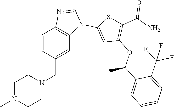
C1N(C)CCN(CC2=CC3=C(C=C2)N=CN3C2=CC(OC(C3=CC=CC=C3C(F)(F)F)C)=C(C(N)=O)S2)C1
